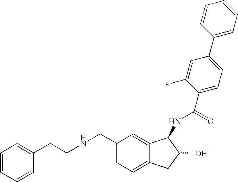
C1=CC=CC(CCNCC2=CC=C3C(=C2)C(NC(C2=CC=C(C4=CC=CC=C4)C=C2F)=O)C(O)C3)=C1
